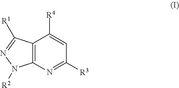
C12=C(N=C([R3])C=C1[R4])N([R2])N=C2[R1]
